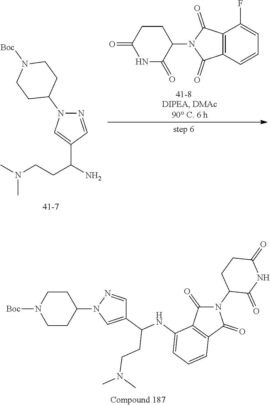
N1C(=O)C(N2C(=O)C3=C(C2=O)C(F)=CC=C3)CCC1=O.N1=CC(C(CCN(C)C)N)=CN1C1CCN([Boc])CC1.C1CC(N2C=C(C(NC3=CC=CC4=C3C(=O)N(C3C(=O)NC(=O)CC3)C4=O)CCN(C)C)C=N2)CCN1[Boc]
